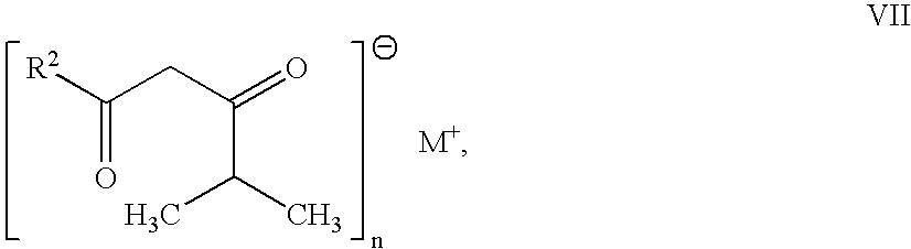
[R2]C(CC(=O)C(C)C)=O
